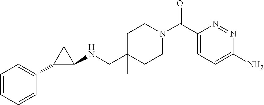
C1=C(N)N=NC(C(N2CCC(CNC3C(C4=CC=CC=C4)C3)(C)CC2)=O)=C1
